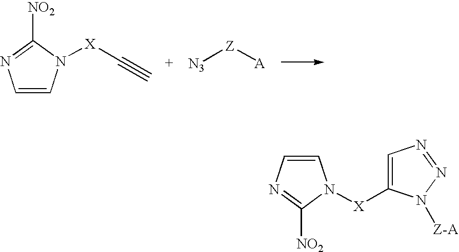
C1=CN([X]C#C)C([NO2])=N1.[N3][Z][A].C1=CN=C([NO2])N1[X]C1=CN=NN1[Z-A]
